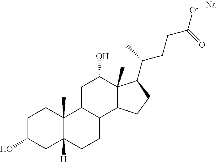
C1C(O)CC2([H])C(C)(C1)C1C(CC2)C2C(C)(C(O)C1)C(C(C)CCC([O-])=O)CC2.[Na]
